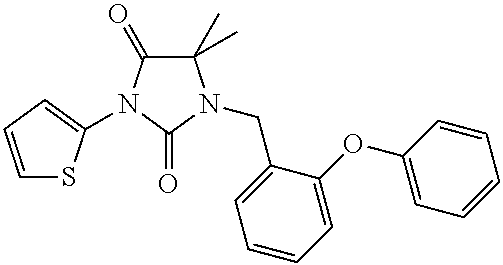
C1(C)(C)C(=O)N(C2=CC=CS2)C(=O)N1CC1=CC=CC=C1OC1=CC=CC=C1
